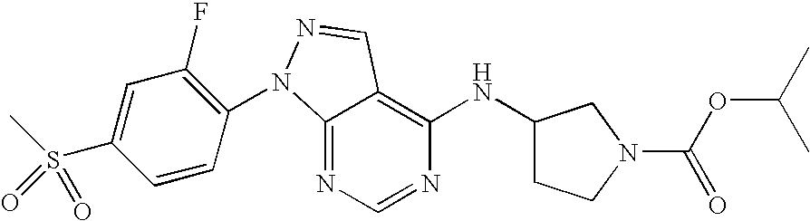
C12=NC=NC(NC3CCN(C(OC(C)C)=O)C3)=C1C=NN2C1=C(F)C=C(S(C)(=O)=O)C=C1
